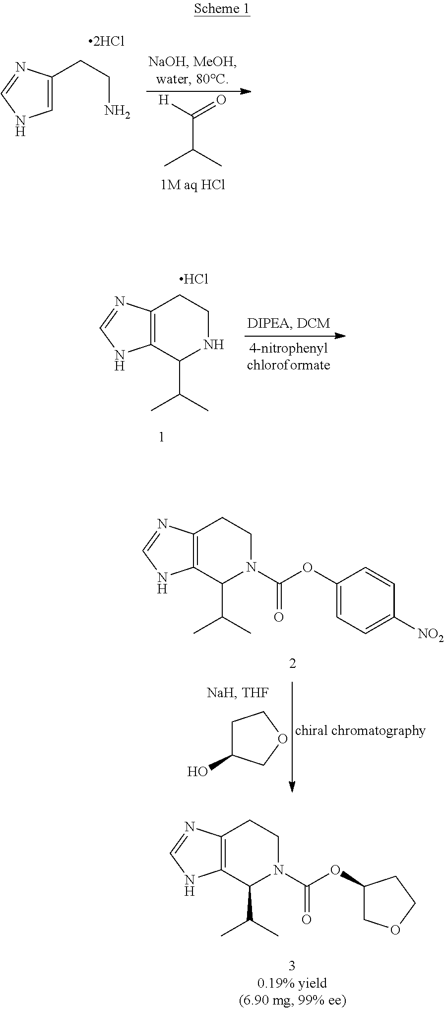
C1=C(CCN)N=CN1.C(C(C)C)([H])=O.C12=C(N=CN1)CCNC2C(C)C.Cl.C1C(O)COC1.C12=C(N=CN1)CCN(C(OC1=CC=C([NO2])C=C1)=O)C2C(C)C.C12=C(N=CN1)CCN(C(OC1COCC1)=O)C2C(C)C
